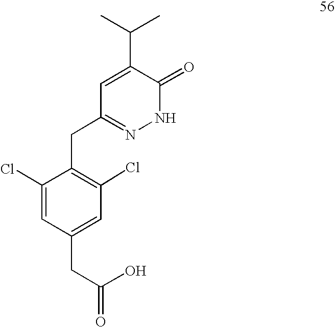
C1(CC2=C(Cl)C=C(CC(O)=O)C=C2Cl)=NNC(=O)C(C(C)C)=C1
